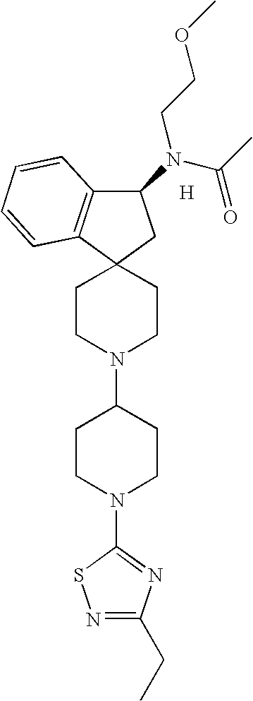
C12(CCN(C3CCN(C4=NC(CC)=NS4)CC3)CC1)CC(N(CCOC)C(=O)C)C1=C2C=CC=C1.[H]
